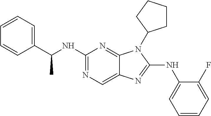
C1(NC2=CC=CC=C2F)=NC2=CN=C(NC(C3=CC=CC=C3)C)N=C2N1C1CCCC1
